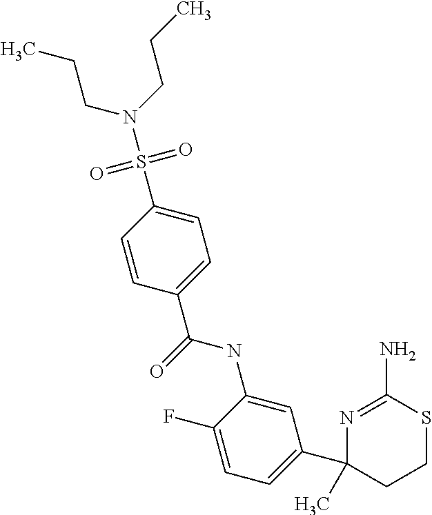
C1(C(=O)NC2=CC(C3(C)CCSC(N)=N3)=CC=C2F)=CC=C(S(=O)(=O)N(CCC)CCC)C=C1
